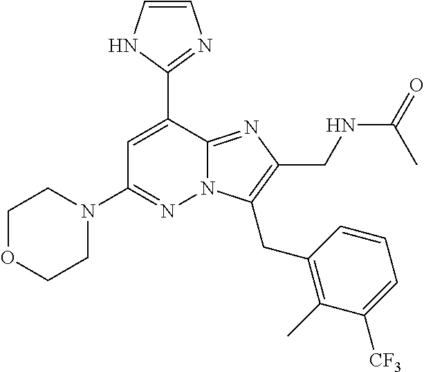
C1OCCN(C2=NN3C(=NC(CNC(=O)C)=C3CC3=C(C)C([CF3])=CC=C3)C(C3=NC=CN3)=C2)C1
